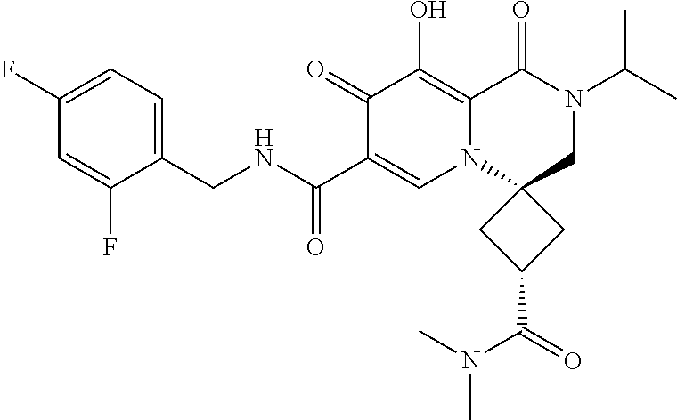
C1(CNC(=O)C2=CN3C(=C(O)C2=O)C(=O)N(C(C)C)CC32CC(C(N(C)C)=O)C2)=CC=C(F)C=C1F
